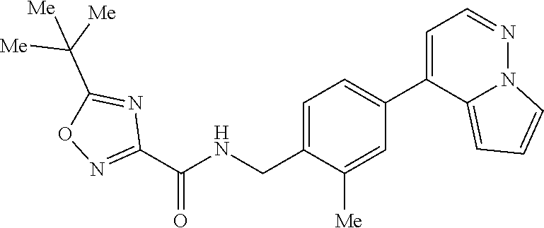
C1=C(CNC(C2=NOC(C([Me])([Me])[Me])=N2)=O)C([Me])=CC(C2=CC=NN3C2=CC=C3)=C1
